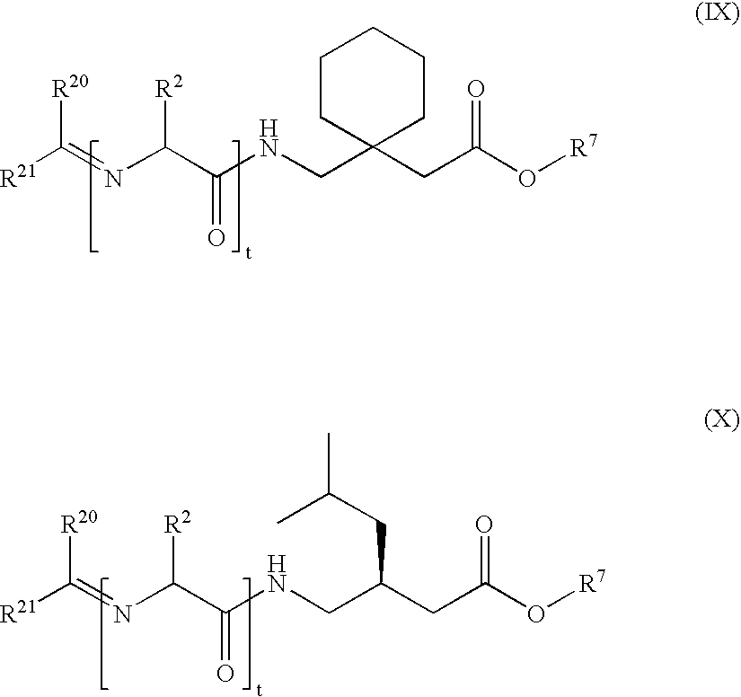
C(=NC(C(NCC1(CC(O[R7])=O)CCCCC1)=O)[R2])([R21])[R20].N(C(C(NCC(CC(O[R7])=O)CC(C)C)=O)[R2])=C([R21])[R20]
